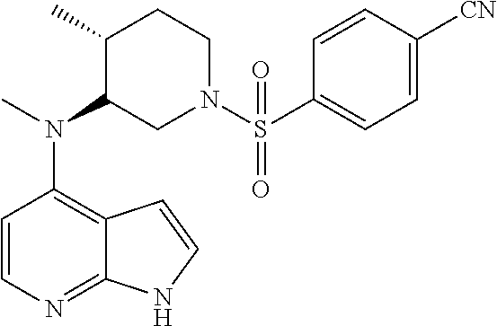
C12=C(N(C)C3CN(S(C4=CC=C([CN])C=C4)(=O)=O)CCC3C)C=CN=C1NC=C2
